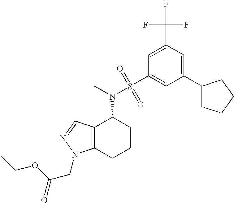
C1(C2CCCC2)=CC(C(F)(F)F)=CC(S(N(C)C2C3=C(CCC2)N(CC(=O)OCC)N=C3)(=O)=O)=C1
